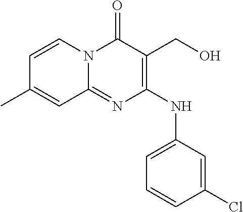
C1=CC(Cl)=CC(NC2=C(CO)C(=O)N3C(=N2)C=C(C)C=C3)=C1
